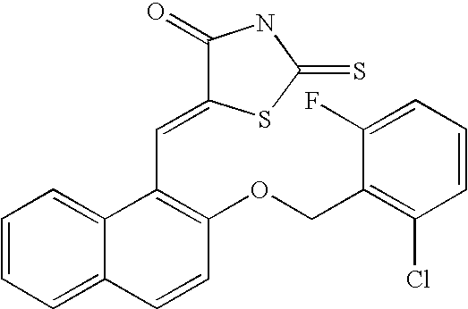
C1=CC=C2C(=C1)C(C=C1SC(=S)NC1=O)=C(OCC1=C(Cl)C=CC=C1F)C=C2
